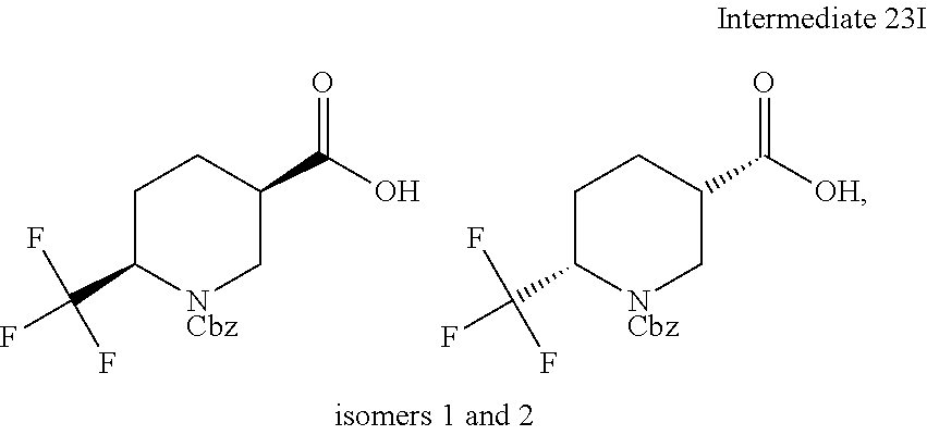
C1C(C(F)(F)F)[NCbz]CC(C(O)=O)C1.C1C(C(F)(F)F)[NCbz]CC(C([OH])=O)C1
